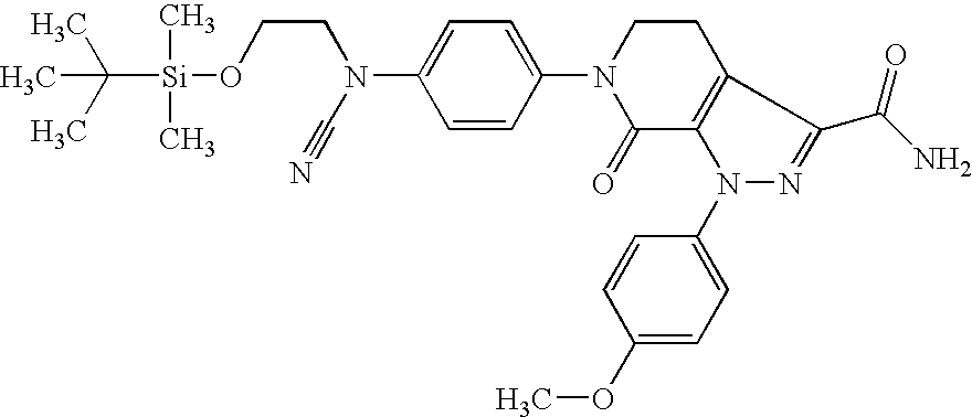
C1(OC)=CC=C(N2C3=C(CCN(C4=CC=C(N(CCO[Si](C)(C)C(C)(C)C)C#N)C=C4)C3=O)C(C(N)=O)=N2)C=C1
